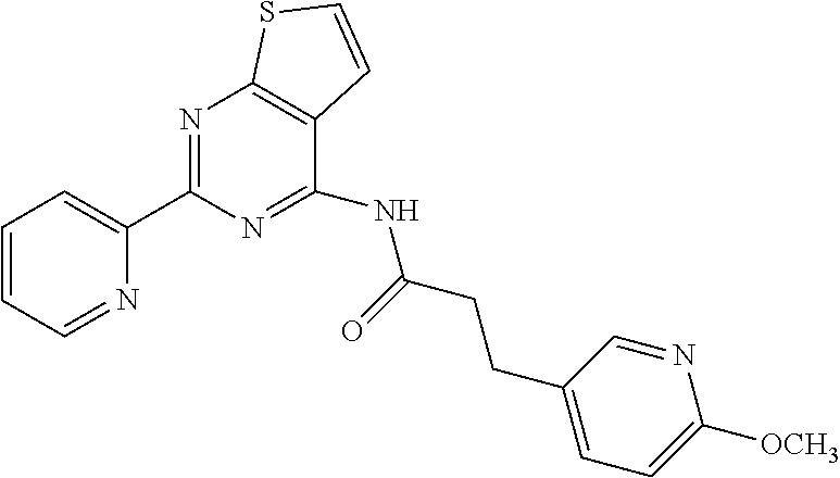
C1=CC=NC(C2=NC3=C(C=CS3)C(NC(CCC3=CC=C([OCH3])N=C3)=O)=N2)=C1
